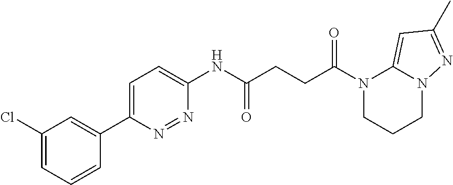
N1(C(CCC(NC2=CC=C(C3=CC(Cl)=CC=C3)N=N2)=O)=O)CCCN2C1=CC(C)=N2
